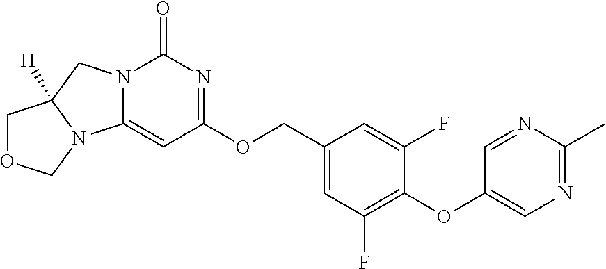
C1(COC2=NC(=O)N3C(=C2)N2C([H])(C3)COC2)=CC(F)=C(OC2=CN=C(C)N=C2)C(F)=C1
